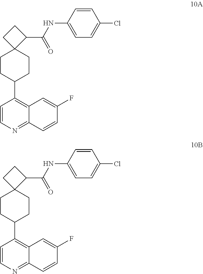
C1=CN=C2C(=C1C1CCC3(CC1)CCC3C(NC1=CC=C(Cl)C=C1)=O)C=C(F)C=C2.C1=CN=C2C(=C1C1CCC3(CC1)CCC3C(NC1=CC=C(Cl)C=C1)=O)C=C(F)C=C2
